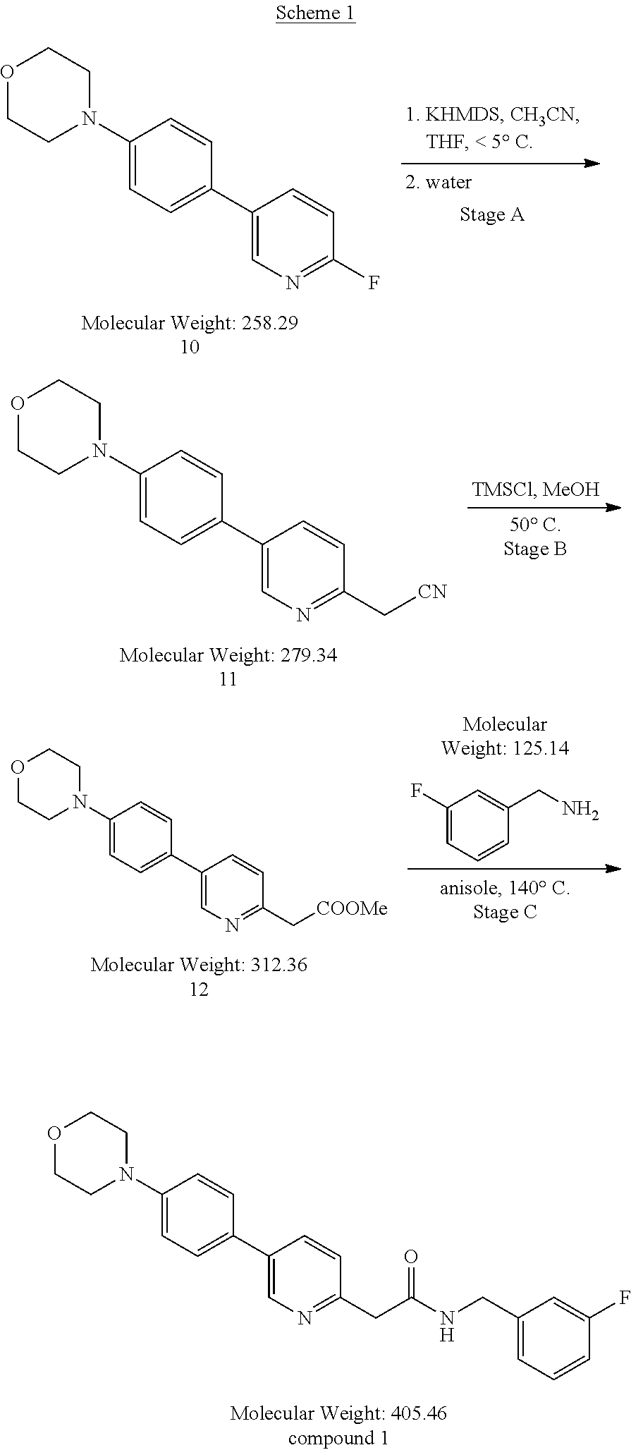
O1CCN(C2=CC=C(C3=CN=C(F)C=C3)C=C2)CC1.O1CCN(C2=CC=C(C3=CN=C(C[COOMe])C=C3)C=C2)CC1.C1(F)=CC=CC(CN)=C1.O1CCN(C2=CC=C(C3=CN=C(C[CN])C=C3)C=C2)CC1.O1CCN(C2=CC=C(C3=CN=C(CC(NCC4=CC=CC(F)=C4)=O)C=C3)C=C2)CC1
